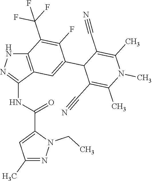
C12=C(C(NC(C3=CC(C)=NN3CC)=O)=NN1)C=C(C1C(C#N)=C(C)N(C)C(C)=C1C#N)C(F)=C2C(F)(F)F
